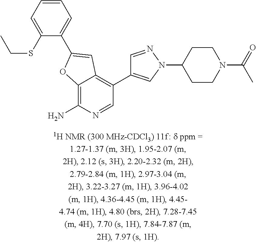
C1(SCC)=CC=CC=C1C1=CC2=C(C3=CN(C4CCN(C(C)=O)CC4)N=C3)C=NC(N)=C2O1
